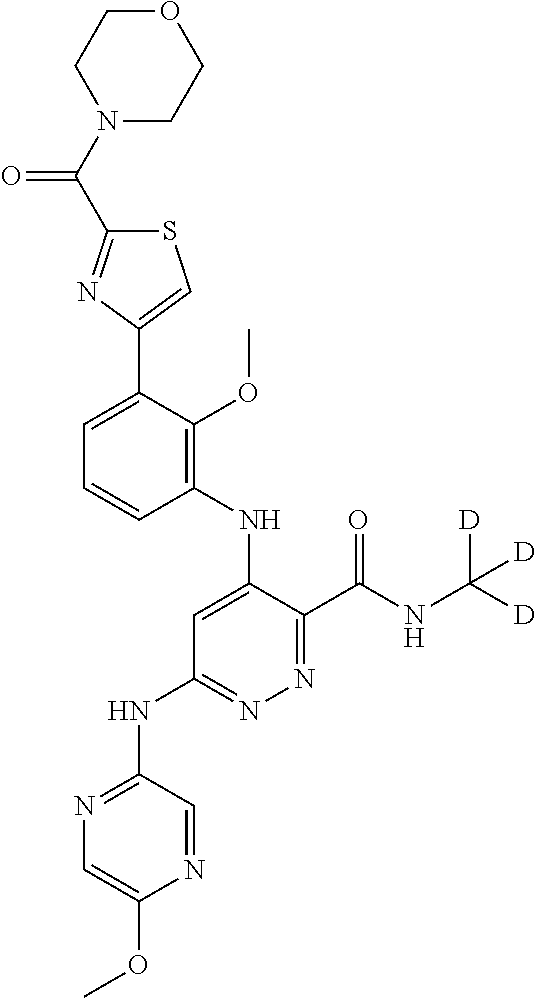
S1C(C(N2CCOCC2)=O)=NC(C2=CC=CC(NC3=CC(NC4=NC=C(OC)N=C4)=NN=C3C(NC([D])([D])[D])=O)=C2OC)=C1
